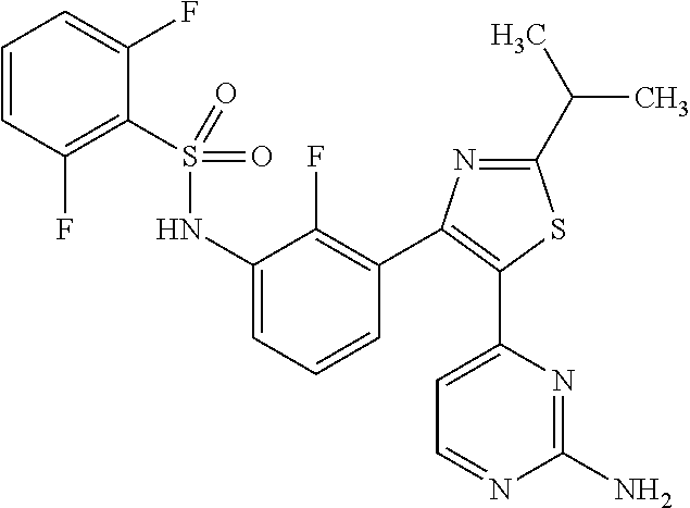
C1=CC(F)=C(S(NC2=CC=CC(C3=C(C4=CC=NC(N)=N4)SC(C(C)C)=N3)=C2F)(=O)=O)C(F)=C1
